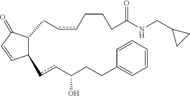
C1(ccC(CCC2=CC=CC=C2)O)C(CccCCCC(NCC2CC2)=O)C(=O)C=C1
